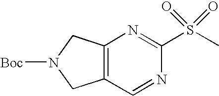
C12=C(C=NC(S(C)(=O)=O)=N1)CN([Boc])C2
